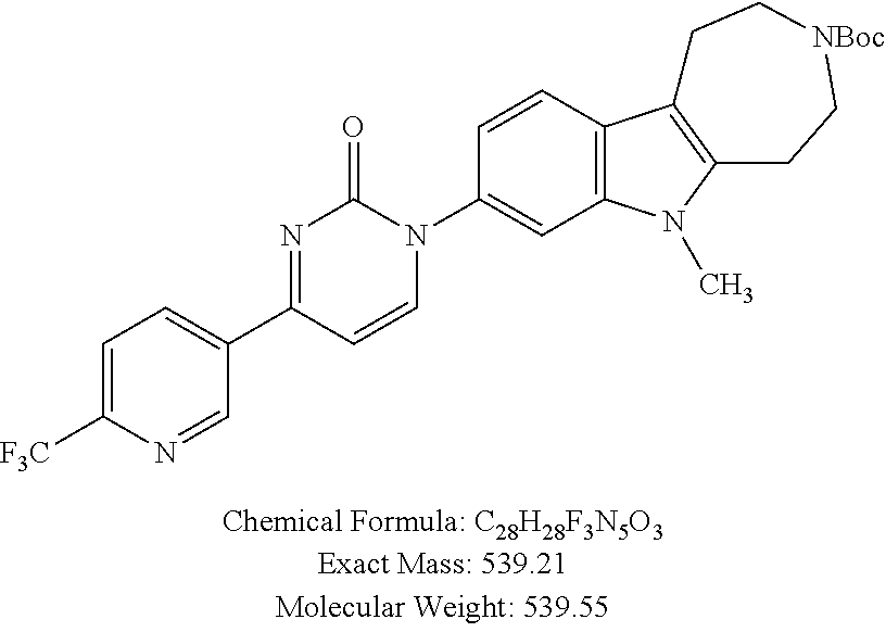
C1=CC2=C(C=C1N1C(=O)N=C(C3=CC=C([F3C])N=C3)C=C1)N(C)C1=C2CC[NBoc]CC1
